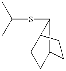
C(SC1C2CCC(C1)CC2)(C)C
